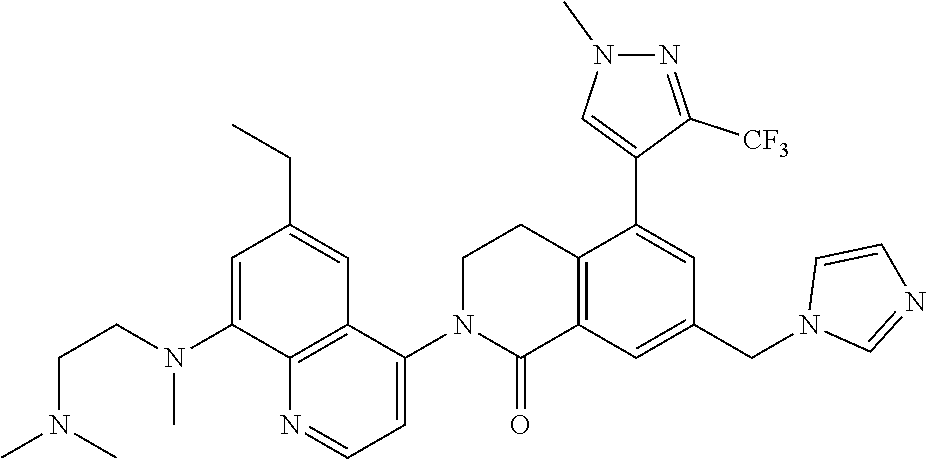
C12=C(C=C(CN3C=NC=C3)C=C1C1=CN(C)N=C1[CF3])C(=O)N(C1=CC=NC3=C1C=C(CC)C=C3N(CCN(C)C)C)CC2
